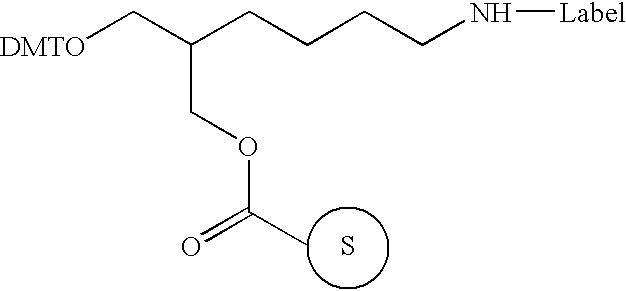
S.[DMTO]CC(CCCCN[Label])COC(C)=O
